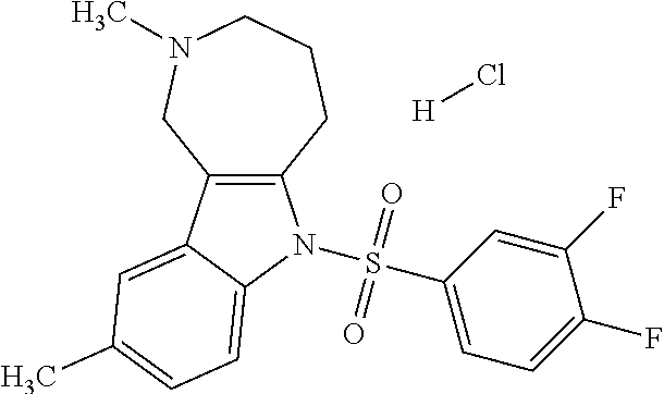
C12=C(C3=CC(C)=CC=C3N1S(C1=CC=C(F)C(F)=C1)(=O)=O)CN(C)CCC2.[H]Cl
